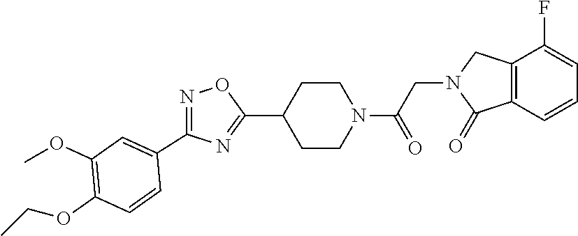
C1CN(C(CN2C(=O)C3=C(C2)C(F)=CC=C3)=O)CCC1C1=NC(C2=CC(OC)=C(OCC)C=C2)=NO1
